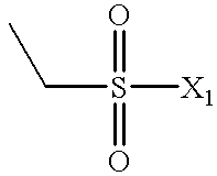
C(S([X1])(=O)=O)C
